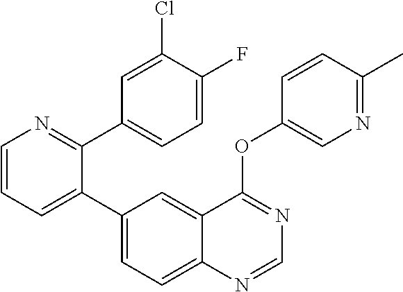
C1=CN=C(C2=CC=C(F)C(Cl)=C2)C(C2=CC=C3C(=C2)C(OC2=CN=C(C)C=C2)=NC=N3)=C1
